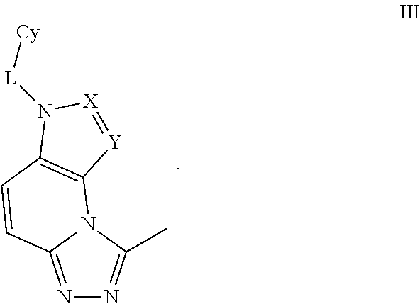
N1=C2N(C(C)=N1)C1=C(C=C2)N([L][Cy])[X]=[Y]1
